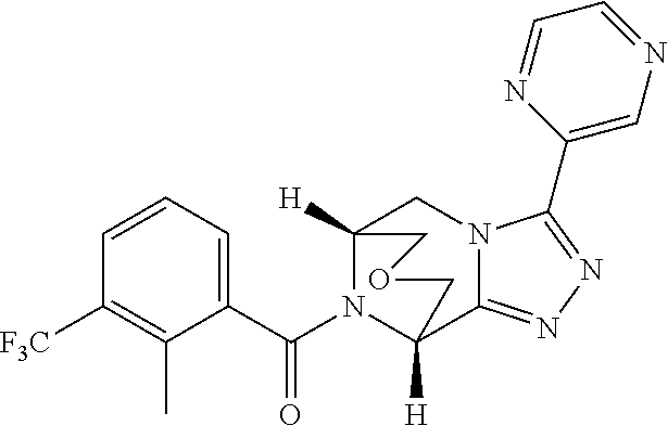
C12([H])N(C(C3=CC=CC([F3C])=C3C)=O)C([H])(C3=NN=C(C4=CN=CC=N4)N3C1)COC2
